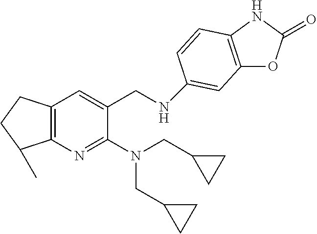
C1(CNC2=CC3=C(NC(=O)O3)C=C2)=CC2=C(N=C1N(CC1CC1)CC1CC1)C(C)CC2
